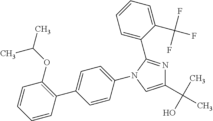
C1(C(C)(O)C)=CN(C2=CC=C(C3=C(OC(C)C)C=CC=C3)C=C2)C(C2=CC=CC=C2C(F)(F)F)=N1
